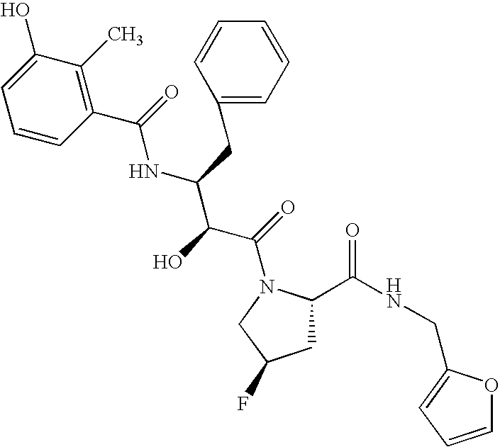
C1C(C(NCC2=CC=CO2)=O)N(C(=O)C(C(NC(=O)C2=C(C)C(O)=CC=C2)CC2=CC=CC=C2)O)CC1F
